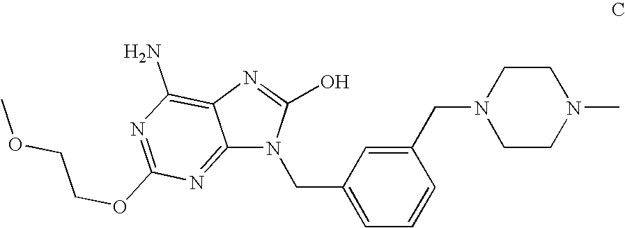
C12=NC(OCCOC)=NC(N)=C1N=C(O)N2CC1=CC=CC(CN2CCN(C)CC2)=C1
